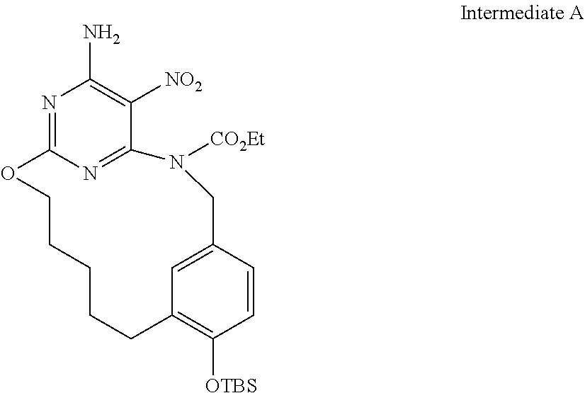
N1=C2N=C(C([NO2])=C1N)N([CO2Et])CC1=CC(=C([OTBS])C=C1)CCCCCO2
